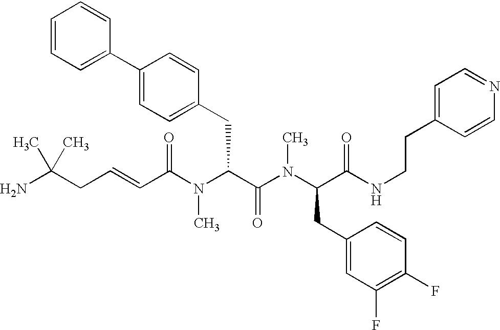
C(C(N(C(C(N(C(C(NCCC1=CC=NC=C1)=O)CC1=CC(F)=C(F)C=C1)C)=O)CC1=CC=C(C2=CC=CC=C2)C=C1)C)=O)=CCC(C)(N)C
